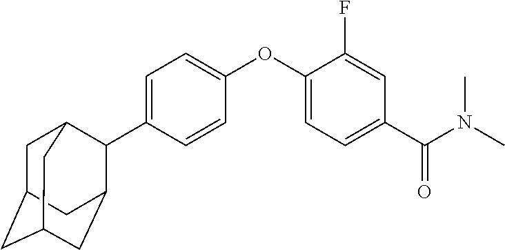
C1=C(C2C3CC4CC(CC2C4)C3)C=CC(OC2=CC=C(C(N(C)C)=O)C=C2F)=C1
